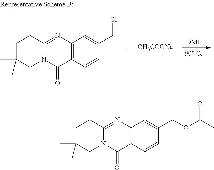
[DMF].[90 C].C12=C(C=CC(CCl)=C1)C(=O)N1C(=N2)CCC(C)(C)C1.[CH3COONa].C12=C(C=CC(COC(C)=O)=C1)C(=O)N1C(=N2)CCC(C)(C)C1
